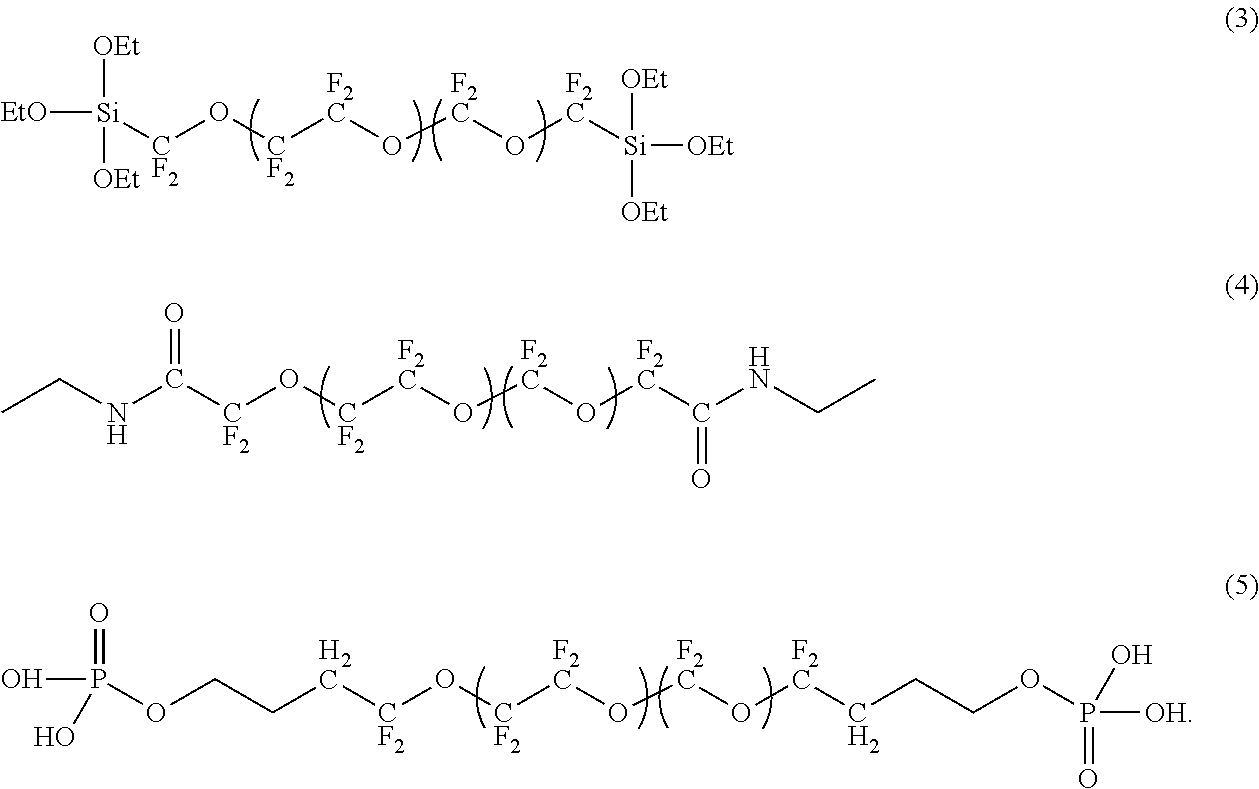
[Si]([CF2]O[CF2][F2C]O[F2C]O[F2C][Si]([OEt])([OEt])[OEt])([OEt])([OEt])[EtO].C([CF2]O[CF2][F2C]O[F2C]O[F2C]C(NCC)=O)(=O)NCC.C([CF2]O[CF2][F2C]O[F2C]O[F2C]CCCOP(O)([OH])=O)CCOP(=O)(O)O
